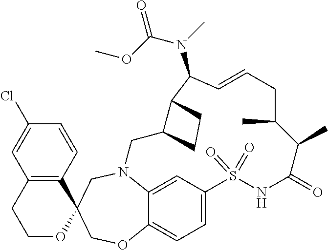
N12C3=CC(=CC=C3OCC3(C4=C(C=C(Cl)C=C4)CCO3)C1)S(=O)(=O)NC(=O)C(C)C(C)CC=CC(N(C(=O)OC)C)C1C(C2)CC1
